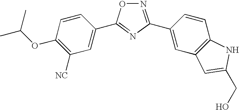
N1=C(C2=CC3=C(C=C2)NC(CO)=C3)N=C(C2=CC([NC])=C(OC(C)C)C=C2)O1
